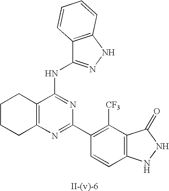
C12=C(N=C(C3=C([CF3])C4=C(C=C3)NNC4=O)N=C1NC1=NNC3=C1C=CC=C3)CCCC2
